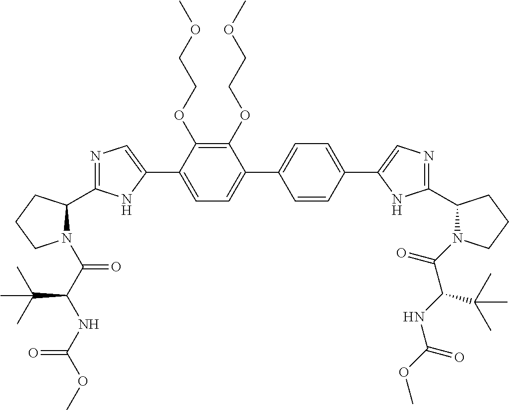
C1(OCCOC)=C(OCCOC)C(C2=CN=C(C3N(C(C(NC(OC)=O)C(C)(C)C)=O)CCC3)N2)=CC=C1C1=CC=C(C2=CN=C(C3N(C(=O)C(NC(OC)=O)C(C)(C)C)CCC3)N2)C=C1
